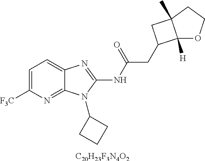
[C20H23F3N4O2].C1=C([F3C])N=C2C(=C1)N=C(NC(CC1C3([H])OCCC3(C)C1)=O)N2C1CCC1
